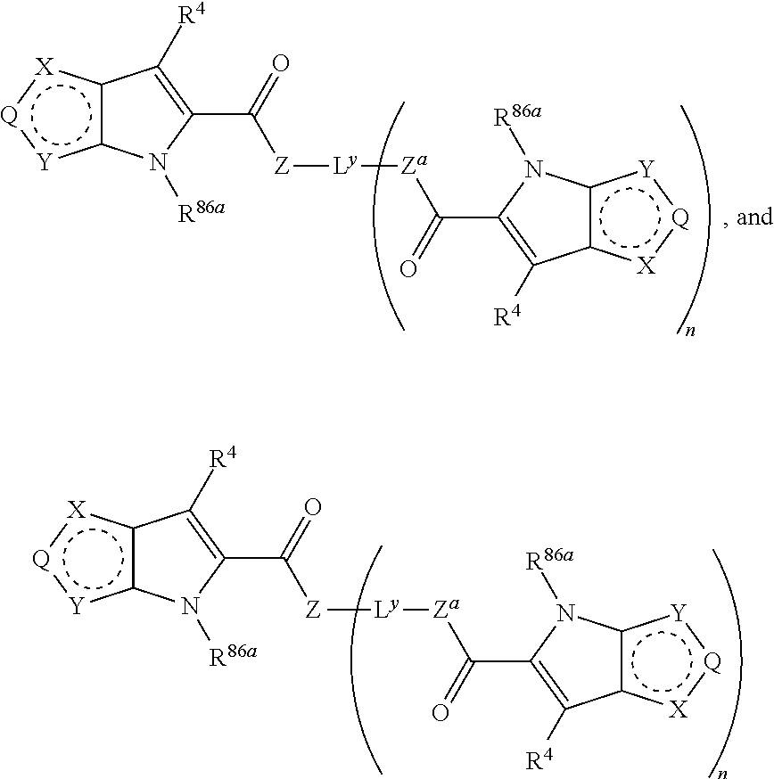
c12c([X]:[Q]:[Y]1)C([R4])=C(C([Z][Ly][Za]C(=O)C1=C([R4])c3c([Y]:[Q]:[X]3)N1[R86a])=O)N2[R86a].c12c([X]:[Q]:[Y]1)C([R4])=C(C([Z][Ly][Za]C(=O)C1=C([R4])c3c([Y]:[Q]:[X]3)N1[R86a])=O)N2[R86a]
